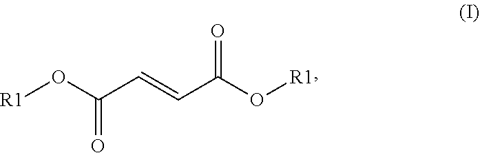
[R1]OC(C=CC(O[R1])=O)=O
